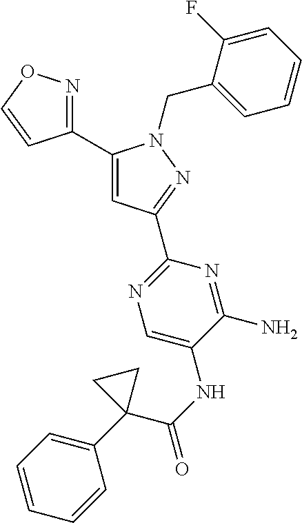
C1(C2=CC(C3=NC=C(NC(C4(C5=CC=CC=C5)CC4)=O)C(N)=N3)=NN2CC2=CC=CC=C2F)=NOC=C1
